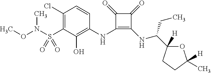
C1(Cl)=C(S(N(C)OC)(=O)=O)C(O)=C(NC2=C(NC(C3([H])OC([H])(C)CC3)CC)C(=O)C2=O)C=C1
